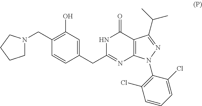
C1N(CC2=C(O)C=C(CC3=NC4=C(C(=O)N3)C(C(C)C)=NN4C3=C(Cl)C=CC=C3Cl)C=C2)CCC1
